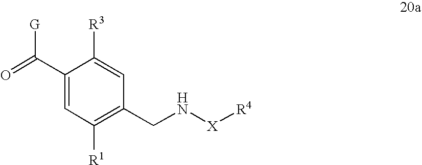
C1(C(=O)[G])=CC([R1])=C(CN[X][R4])C=C1[R3]
